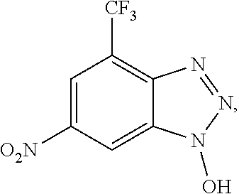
C12=C([CF3])C=C([O2N])C=C1N(O)N=N2
